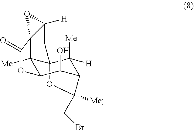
C123C4([Me])C(C(O)C(C1([H])[Me])C([Me])(CBr)O2)OC(=O)C41C([H])(C3)O1
